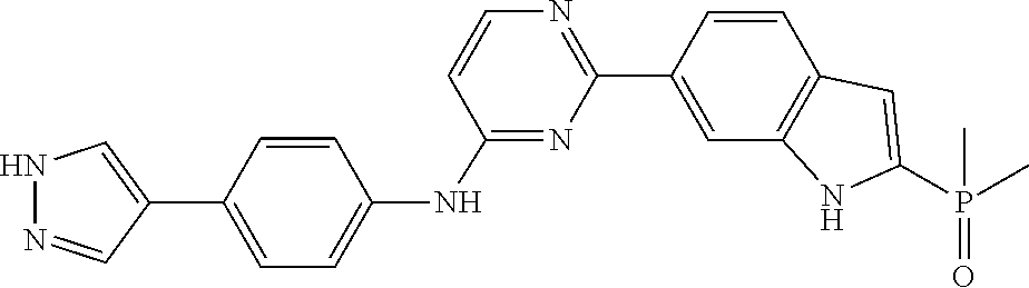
CP(C1=CC2=C(C=C(C3=NC=CC(NC4=CC=C(C5=CNN=C5)C=C4)=N3)C=C2)N1)(=O)C
